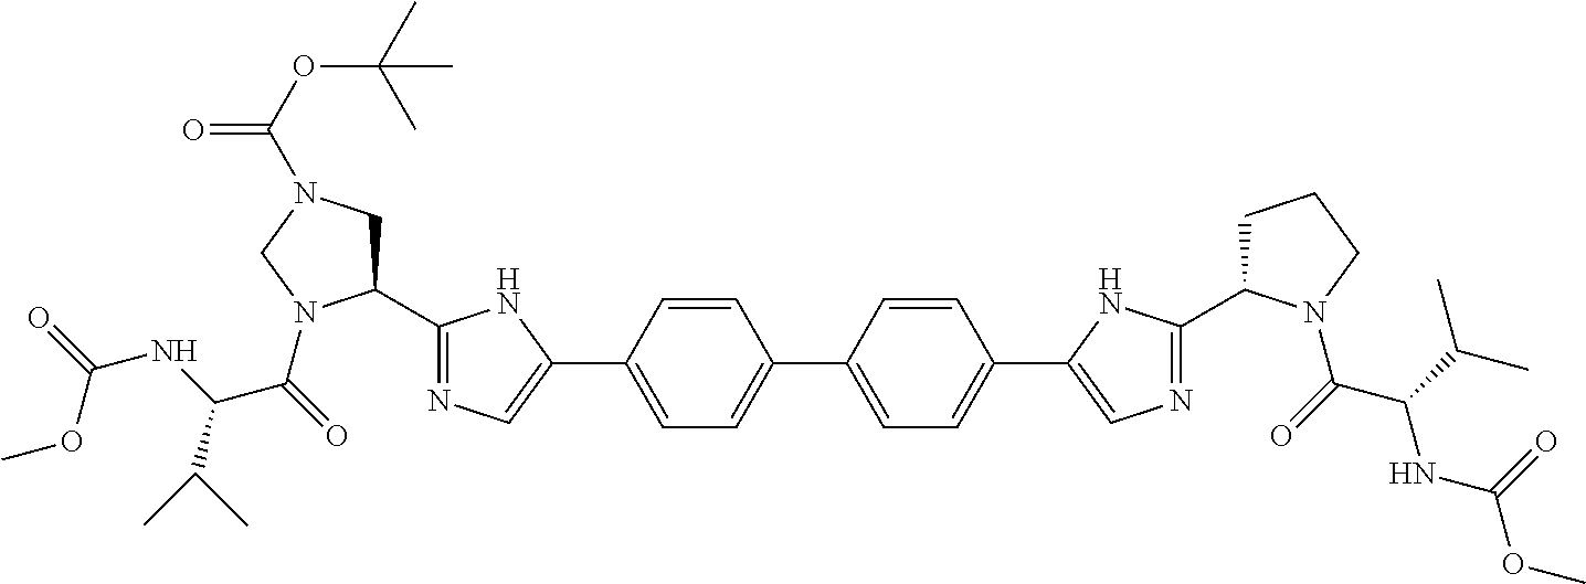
COC(NC(C(=O)N1C(C2=NC=C(C3=CC=C(C4=CC=C(C5=CN=C(C6CCCN6C(=O)C(C(C)C)NC(OC)=O)N5)C=C4)C=C3)N2)CN(C(OC(C)(C)C)=O)C1)C(C)C)=O
